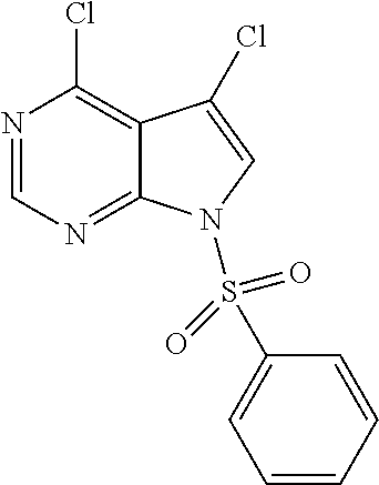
N1=CN=C2C(=C1Cl)C(Cl)=CN2S(C1=CC=CC=C1)(=O)=O
